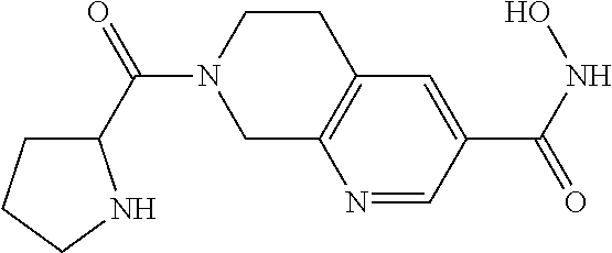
N1=CC(C(NO)=O)=CC2=C1CN(C(C1CCCN1)=O)CC2
